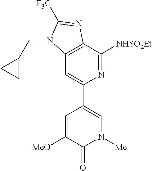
C12=C(C([NHSO2Et])=NC(C3=CN([Me])C(=O)C([MeO])=C3)=C1)N=C([F3C])N2CC1CC1
